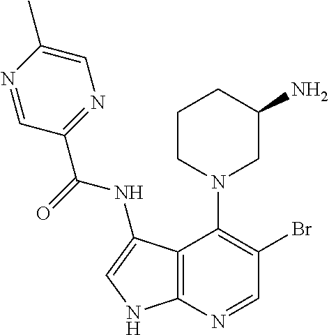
C12=C(N=CC(Br)=C1N1CC(N)CCC1)NC=C2NC(C1=NC=C(C)N=C1)=O
